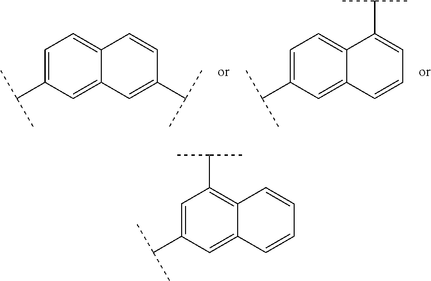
C1=C2C=CC(C(C)C)=CC2=CC(C(C)C)=C1.C12=CC(C(C)C)=CC=C1C(C(C)C)=CC=C2.C12=CC(C(C)C)=CC(C(C)C)=C1C=CC=C2
